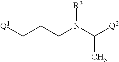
[Q1]CCCN(C([Q2])C)[R3]
